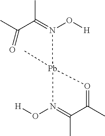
CC1=N(O[H])[Pb](N(=C(C)C(C)=O)O[H])(C)O=C1C
